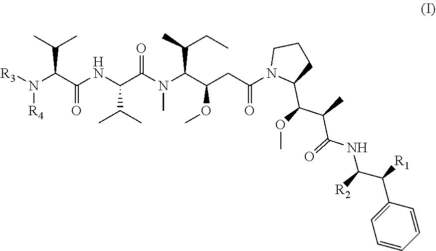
[R3]N([R4])C(C(C)C)C(=O)NC(C(C)C)C(=O)N(C)C(C(C)CC)C(OC)CC(=O)N1C(C(C(C(NC([R2])C(C2=CC=CC=C2)[R1])=O)C)OC)CCC1
